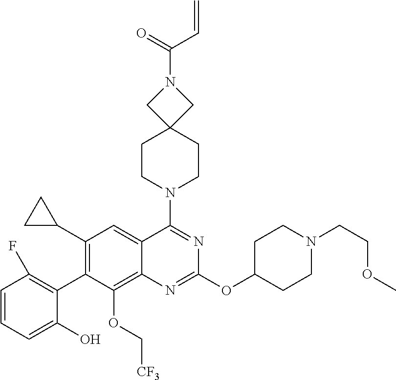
C1=CC=C(O)C(C2=C(C3CC3)C=C3C(=C2OC[CF3])N=C(OC2CCN(CCOC)CC2)N=C3N2CCC3(CC2)CN(C(=O)C=C)C3)=C1F
